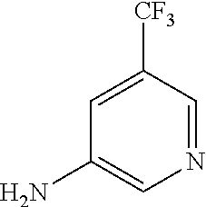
C1=C([CF3])C=NC=C1N
